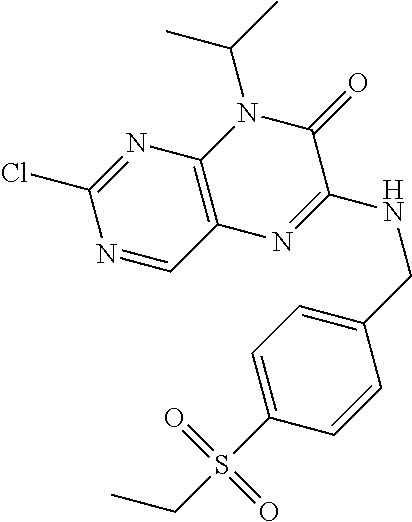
N1=CC2=C(N=C1Cl)N(C(C)C)C(=O)C(NCC1=CC=C(S(CC)(=O)=O)C=C1)=N2
